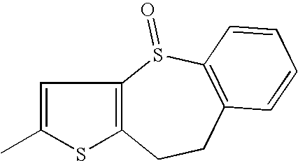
C1=C(C)SC2=C1S(=O)C1=C(CC2)C=CC=C1
